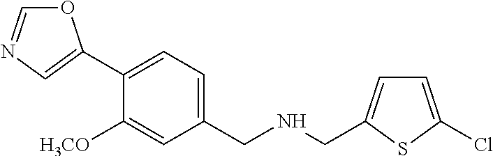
C1(C2=CN=CO2)=CC=C(CNCC2=CC=C(Cl)S2)C=C1[H3CO]
